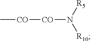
C[CO][CO]N([R10])[R5]
